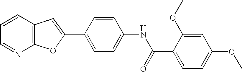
C12=C(C=CC=N1)C=C(C1=CC=C(NC(C3=CC=C(OC)C=C3OC)=O)C=C1)O2
